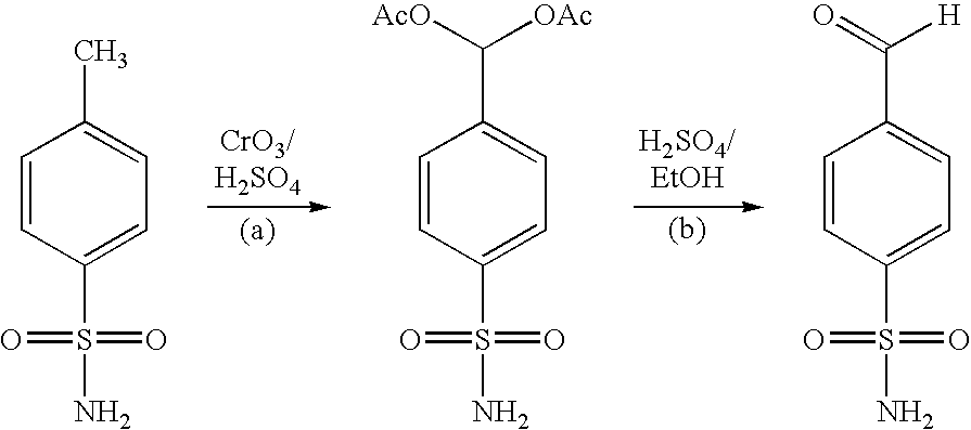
C1=CC(S(N)(=O)=O)=CC=C1C.C1=CC(S(N)(=O)=O)=CC=C1C([OAc])[AcO].C1=CC(S(N)(=O)=O)=CC=C1C([H])=O
